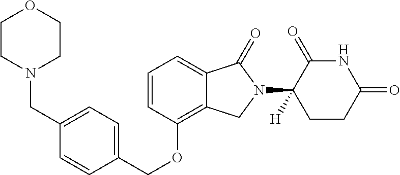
C(OC1=C2C(=CC=C1)C(=O)N(C1([H])C(=O)NC(=O)CC1)C2)C1=CC=C(CN2CCOCC2)C=C1
